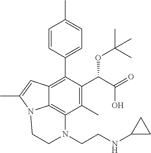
C1=CC(C2=C3C4=C(C(C)=C2C(C(O)=O)OC(C)(C)C)N(CCNC2CC2)CCN4C(C)=C3)=CC=C1C
